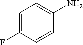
C1=C(F)C=CC(N)=C1
